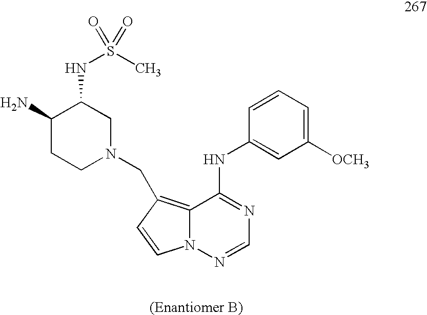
C1([OCH3])=CC=CC(NC2=NC=NN3C2=C(CN2CC(NS(C)(=O)=O)C(N)CC2)C=C3)=C1
